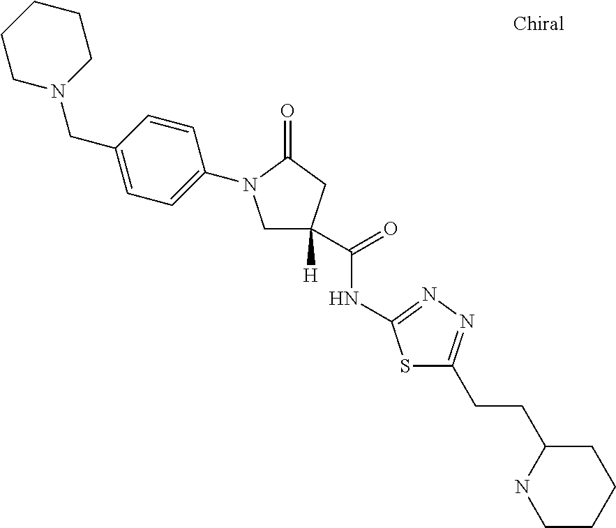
C1N(CC2=CC=C(N3CC([H])(C(NC4=NN=C(CCC5NCCCC5)S4)=O)CC3=O)C=C2)CCCC1
